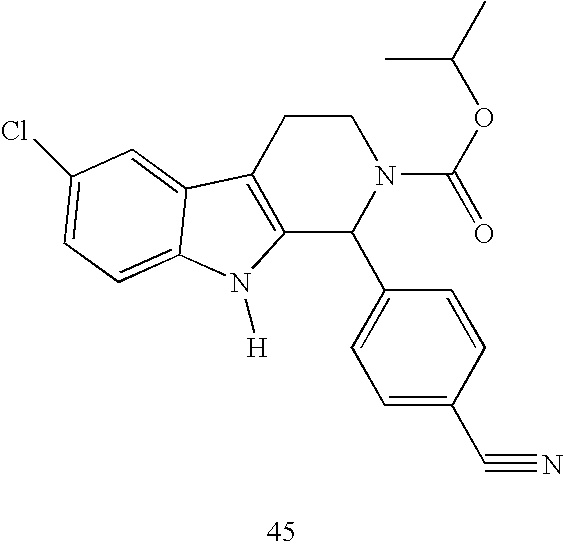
C12=C(CCN(C(=O)OC(C)C)C1C1=CC=C(C#N)C=C1)C1=CC(Cl)=CC=C1N2[H]
